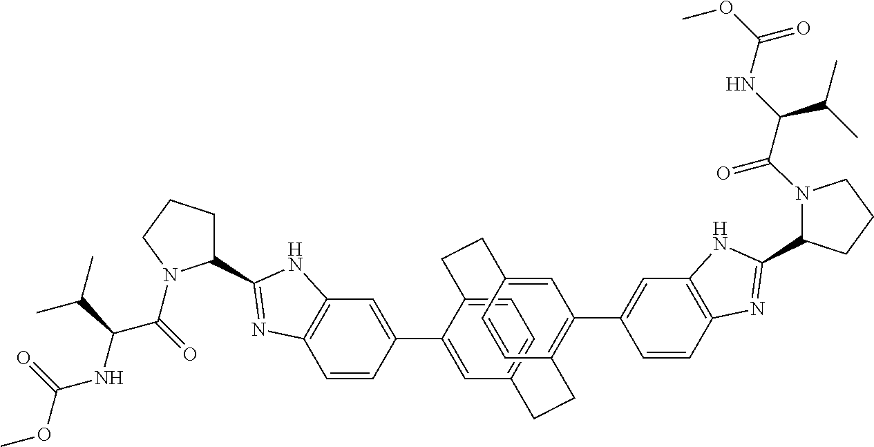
C1(C2=NC3=C(C=C(C4=CC5=CC=C4CCC4=CC(C6=CC7=C(C=C6)N=C(C6N(C(=O)C(NC(=O)OC)C(C)C)CCC6)N7)=C(C=C4)CC5)C=C3)N2)CCCN1C(=O)C(NC(OC)=O)C(C)C
